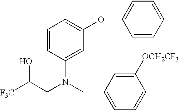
C(CN(CC1=CC=CC([OCH2CF3])=C1)C1=CC(OC2=CC=CC=C2)=CC=C1)([F3C])O
